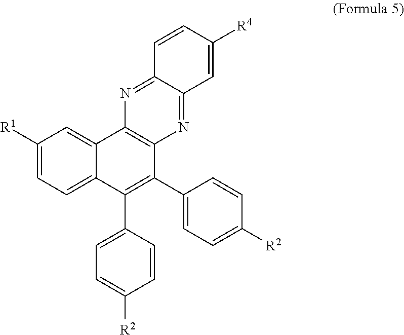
C1([R1])=CC=C2C(=C1)C1=C(C(C3=CC=C([R2])C=C3)=C2C2=CC=C([R2])C=C2)N=C2C(=N1)C=CC([R4])=C2
